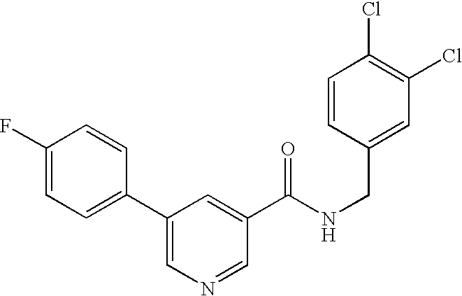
C1=C(F)C=CC(C2=CN=CC(C(NCC3=CC(Cl)=C(Cl)C=C3)=O)=C2)=C1
